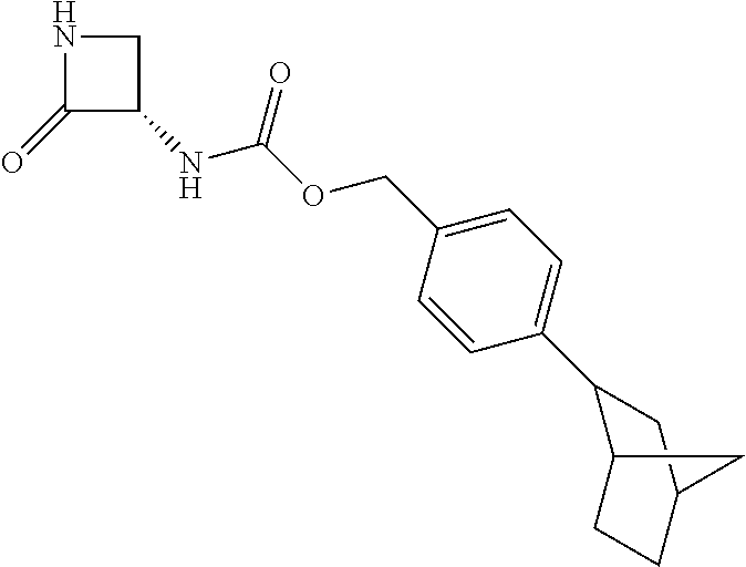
C1(=O)C(NC(OCC2=CC=C(C3C4CCC(C3)C4)C=C2)=O)CN1
